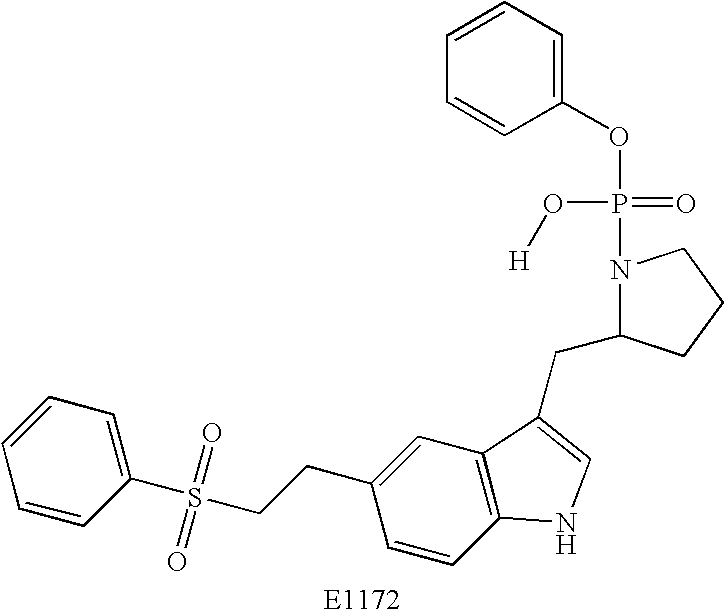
C1=CC(S(CCC2=CC3=C(C=C2)NC=C3CC2N(P(=O)(O[H])OC3=CC=CC=C3)CCC2)(=O)=O)=CC=C1
